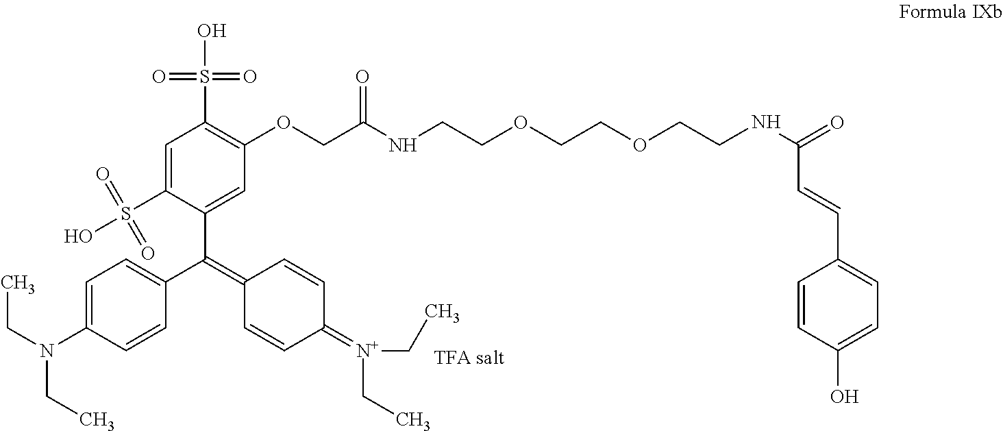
C1=C(S(O)(=O)=O)C(C(C2=CC=C(N(CC)CC)C=C2)=C2C=CC(=[N+](CC)CC)C=C2)=CC(OCC(NCCOCCOCCNC(C=CC2=CC=C(O)C=C2)=O)=O)=C1S(O)(=O)=O
